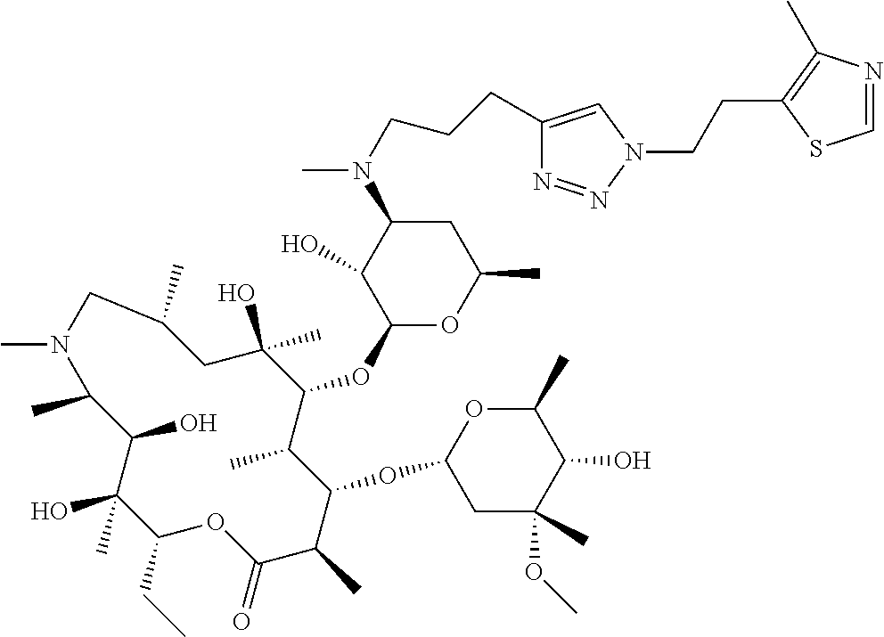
C1(CC)C(C)(O)C(O)C(C)N(C)CC(C)CC(O)(C)C(OC2OC(C)CC(N(C)CCCC3=CN(CCC4=C(C)N=CS4)N=N3)C2O)C(C)C(OC2CC(C)(OC)C(O)C(C)O2)C(C)C(=O)O1
